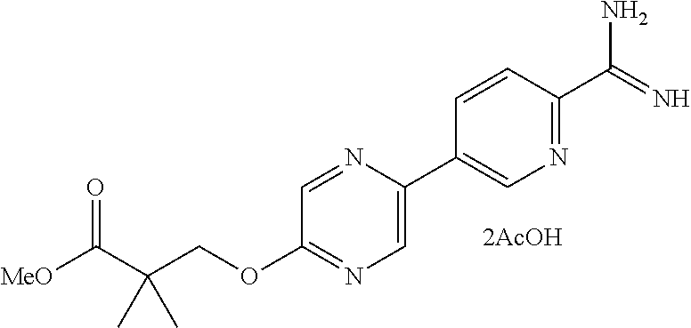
C1=C(C2=CN=C(C(=N)N)C=C2)N=CC(OCC(C([MeO])=O)(C)C)=N1
